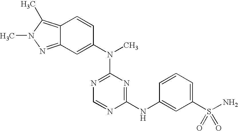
C12=C(C)N(C)N=C1C=C(N(C)C1=NC=NC(NC3=CC(S(N)(=O)=O)=CC=C3)=N1)C=C2
